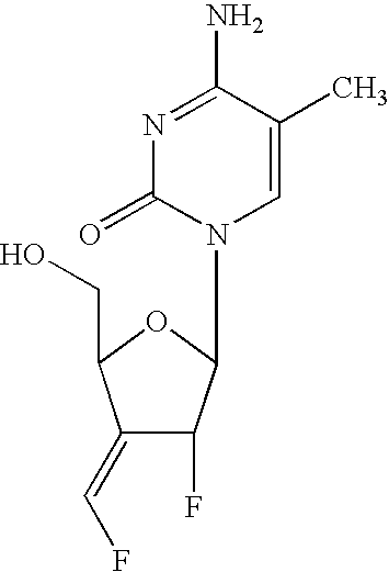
N1=C(N)C(C)=CN(C2C(F)C(=CF)C(CO)O2)C1=O
